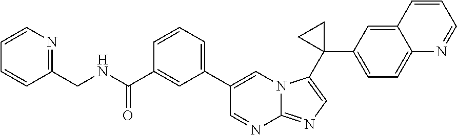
C1=CC=C(C2=CN3C(=NC=C3C3(C4=CC=C5C(=C4)C=CC=N5)CC3)N=C2)C=C1C(=O)NCC1=NC=CC=C1
